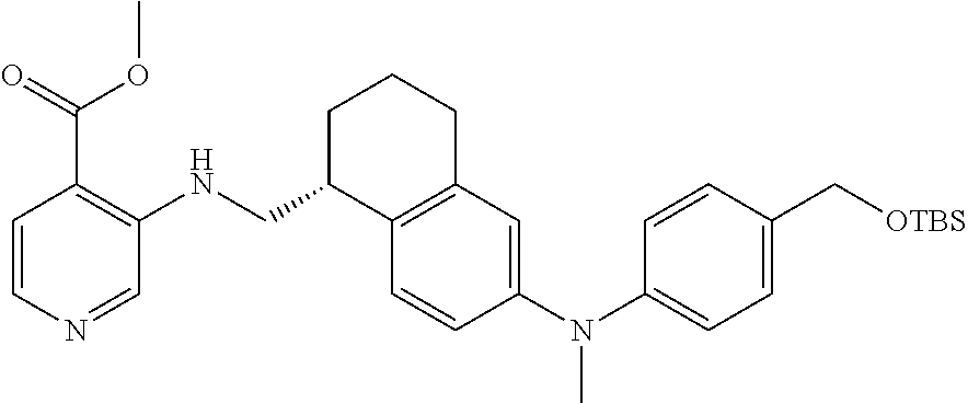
C1=CC(N(C2=CC=C(C[OTBS])C=C2)C)=CC2=C1C(CNC1=C(C(OC)=O)C=CN=C1)CCC2
